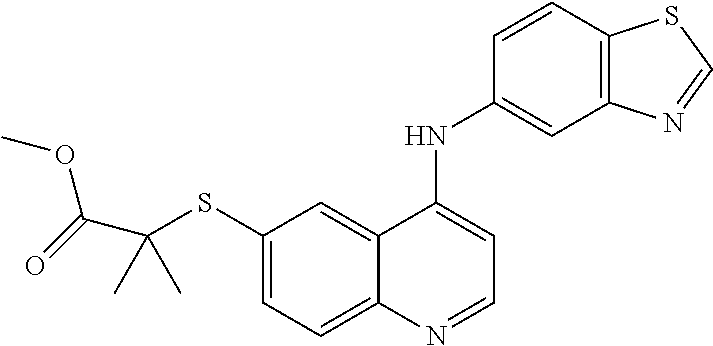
C1(SC(C(OC)=O)(C)C)=CC=C2C(=C1)C(NC1=CC3=C(C=C1)SC=N3)=CC=N2
